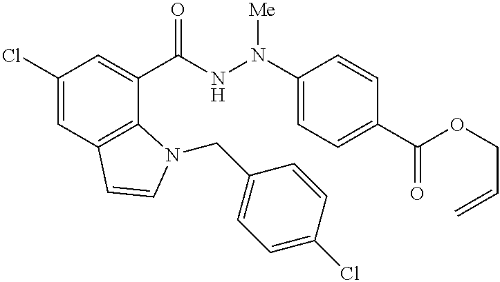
C1(Cl)=CC2=C(C(C(NN(C3=CC=C(C(OCC=C)=O)C=C3)[Me])=O)=C1)N(CC1=CC=C(Cl)C=C1)C=C2
